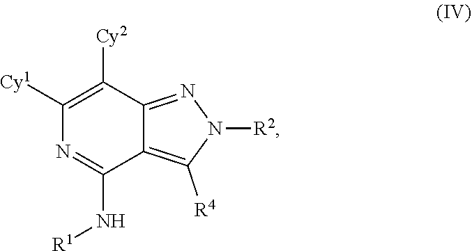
C1([Cy1])=C([Cy2])C2=NN([R2])C([R4])=C2C(N[R1])=N1
